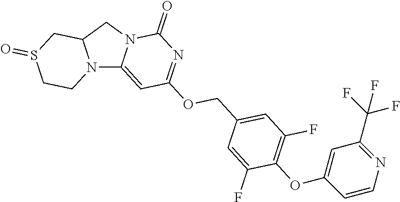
N12C3=CC(OCC4=CC(F)=C(OC5=CC(C(F)(F)F)=NC=C5)C(F)=C4)=NC(=O)N3CC1CS(=O)CC2
